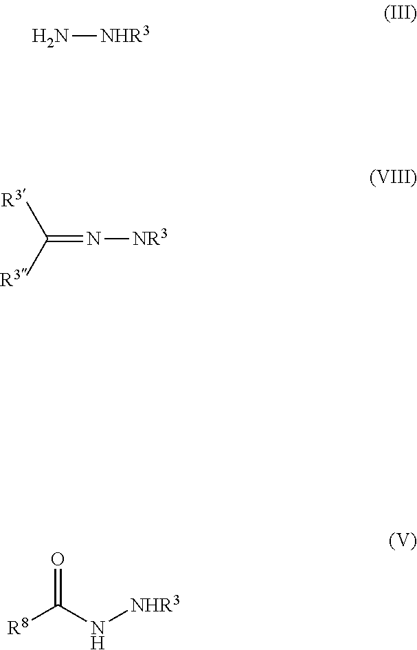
N[NHR3].C(=N[NR3])([R3])[R3].[R8]C(=O)N[NHR3]
